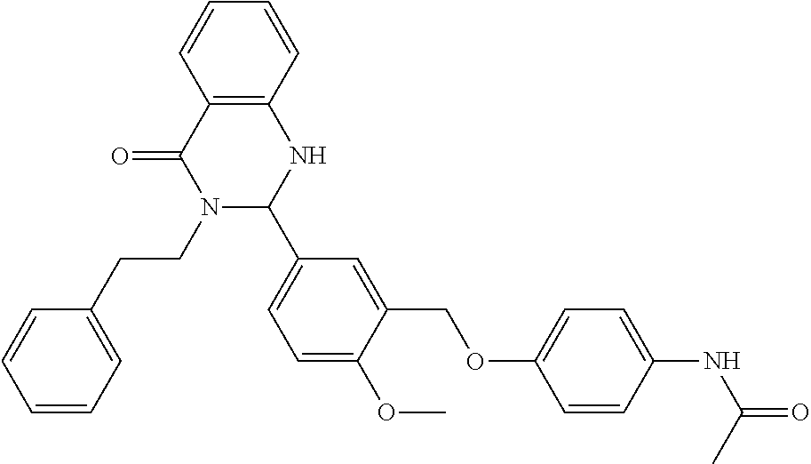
C12=C(C=CC=C1)NC(C1=CC=C(OC)C(COC3=CC=C(NC(C)=O)C=C3)=C1)N(CCC1=CC=CC=C1)C2=O
